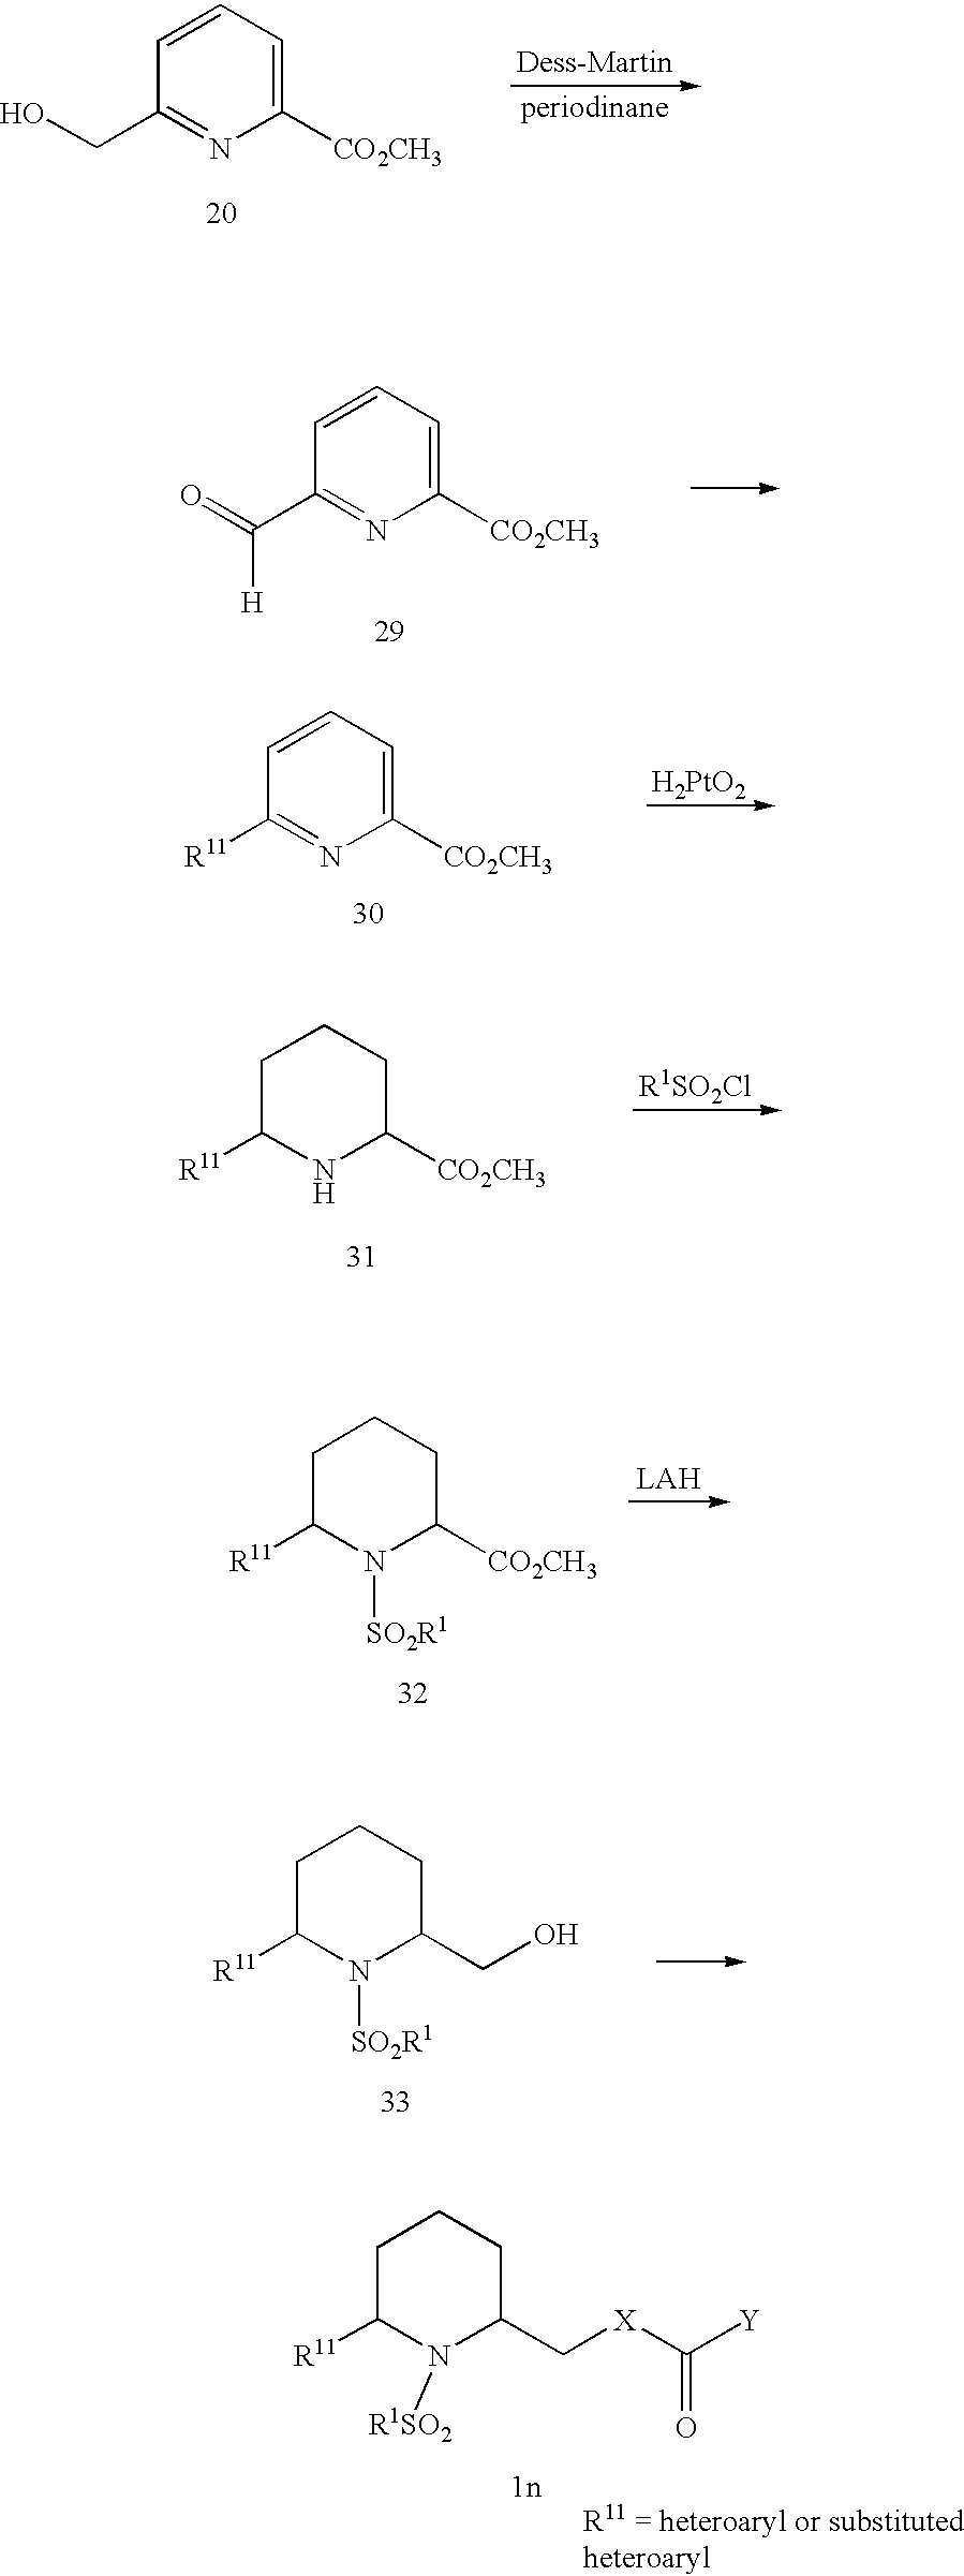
C1=CC=C([CO2CH3])N=C1CO.C1=CC=C([CO2CH3])N=C1C(=O)[H].C1=CC=C([CO2CH3])N=C1[R11].[H2PtO2].C1C([R11])NC([CO2CH3])CC1.[R1SO2Cl].C1C([R11])N([SO2R1])C([CO2CH3])CC1.[LAH].C1C([R11])N([SO2R1])C(CO)CC1.C1C([R11])N([R1SO2])C(C[X]C([Y])=O)CC1
